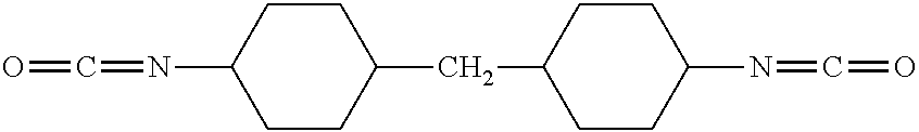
C1(CC2CCC(N=C=O)CC2)CCC(N=C=O)CC1
